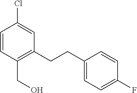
C1=CC(CO)=C(CCC2=CC=C(F)C=C2)C=C1Cl
